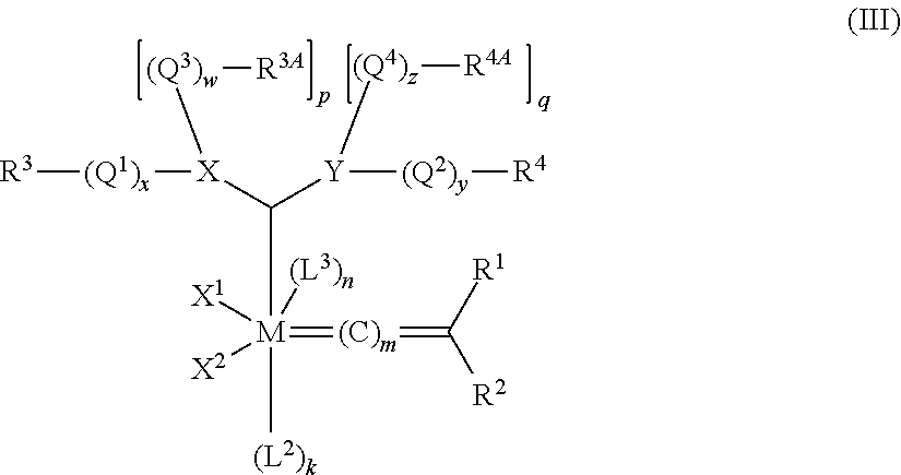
[R3][(Q1)x][X](C([Y]([(Q2)y][R4])[(Q4)z][R4A])[M]([(L2)k])(=[(C)m]=C([R1])[R2])([X1])([X2])[(L3)n])[(Q3)w][R3A]
